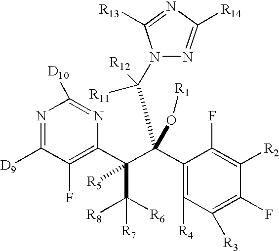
N1=C([D9])C(F)=C(C(C(C2=C([R4])C([R3])=C(F)C([R2])=C2F)(O[R1])C(N2N=C([R14])N=C2[R13])([R11])[R12])(C([R8])([R6])[R7])[R5])N=C1[D10]
